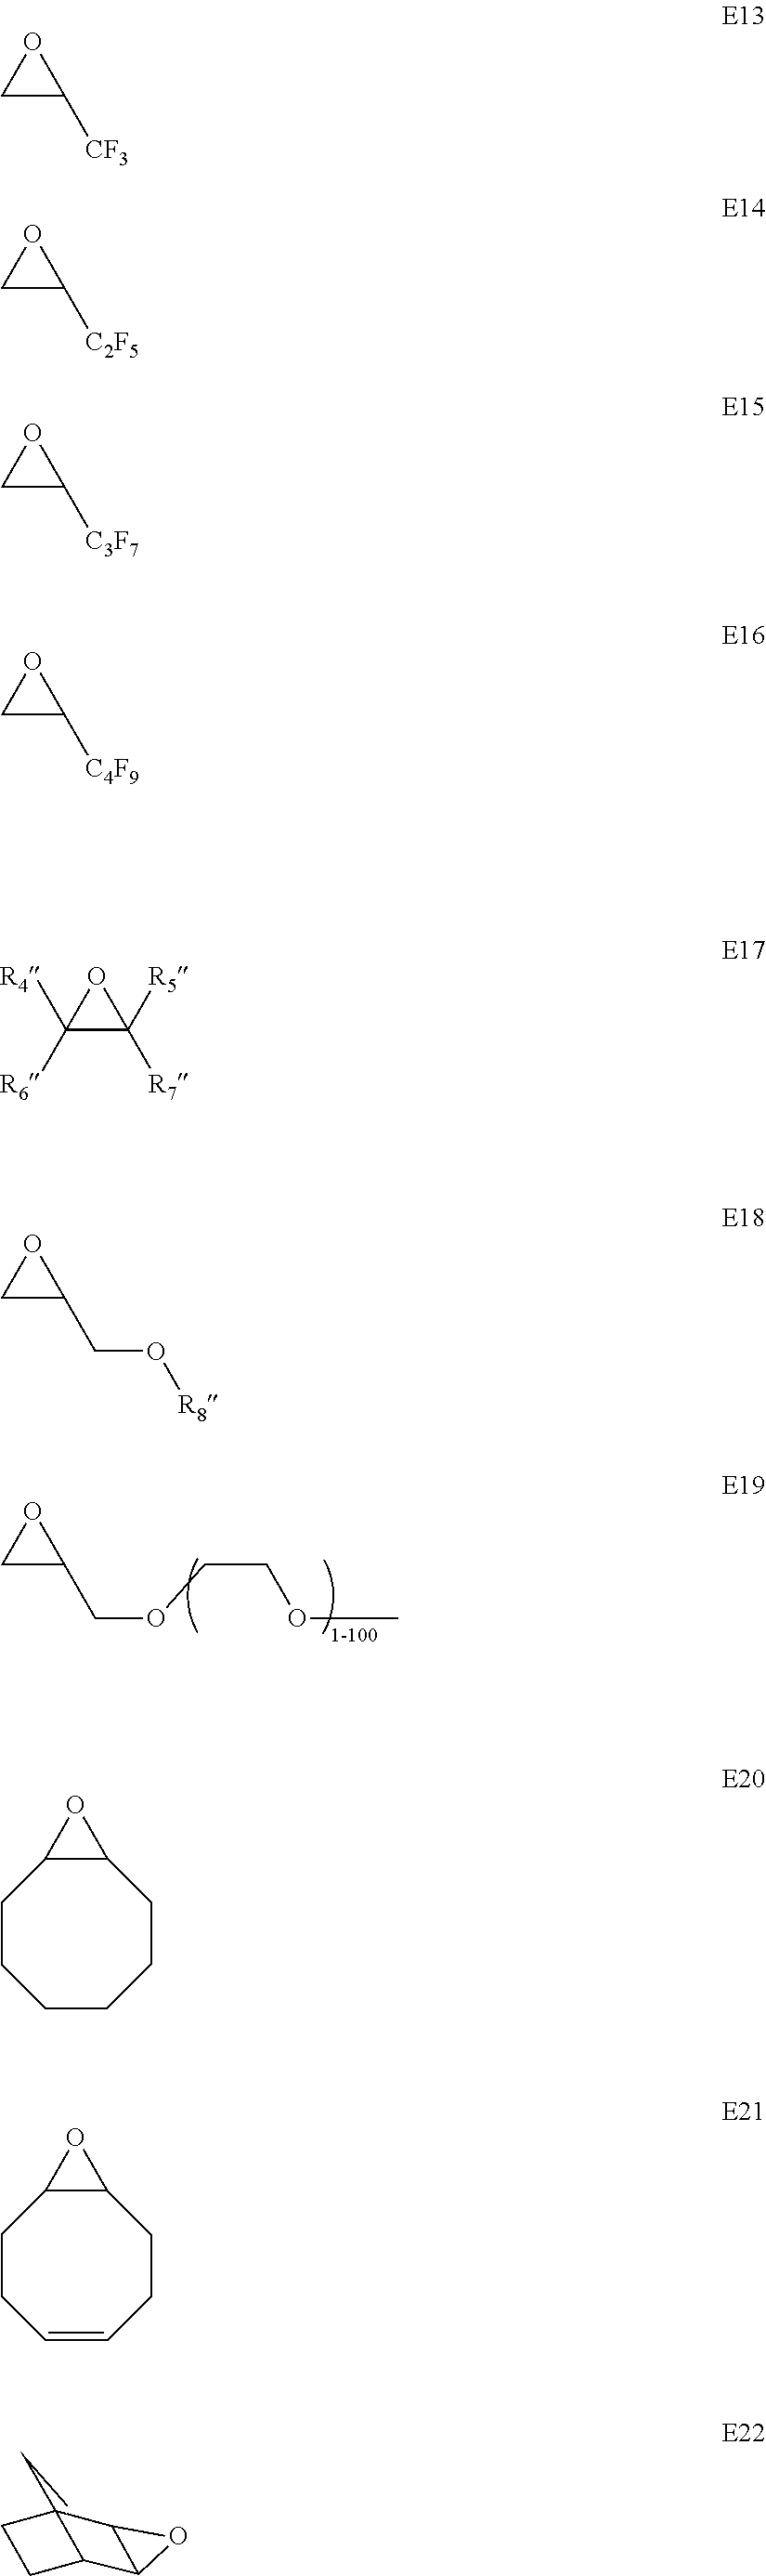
O1CC1COCCOC.O1CC1[CF3].O1CC1[C2F5].O1CC1[C3F7].O1CC1[C4F9].C1([R4])([R6])C([R5])([R7])O1.O1CC1CO[R8].C1CCCCCC2C1O2.C1CC=CCCC2C1O2.C1CC2C3C(O3)C12CC
